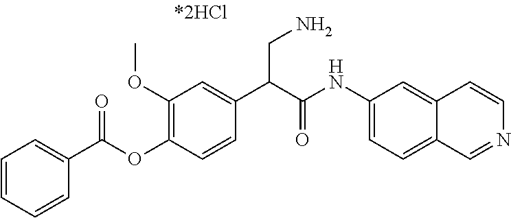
C1=CC=CC(C(OC2=C(OC)C=C(C(C(NC3=CC=C4C(=C3)C=CN=C4)=O)CN)C=C2)=O)=C1
